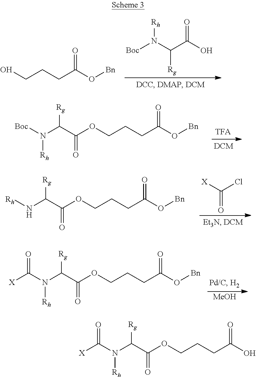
C(CCC(O[Bn])=O)O.[Boc]N(C(C(O)=O)[Rg])[Rh].C(CCC(O[Bn])=O)OC(C(N([Boc])[Rh])[Rg])=O.C(CCC(O[Bn])=O)OC(C(N[Rh])[Rg])=O.C(=O)([X])Cl.C(CCC(O[Bn])=O)OC(C(N(C([X])=O)[Rh])[Rg])=O.[MeOH].C(CCC(O)=O)OC(C(N(C([X])=O)[Rh])[Rg])=O
